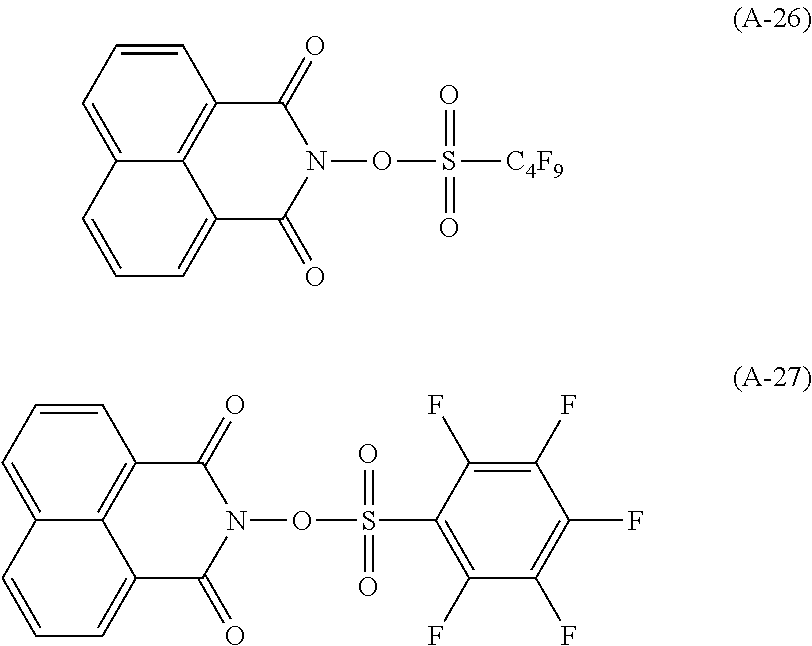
N1(OS([C4F9])(=O)=O)C(=O)C2=C3C(=CC=CC3=CC=C2)C1=O.N1(OS(C2=C(F)C(F)=C(F)C(F)=C2F)(=O)=O)C(=O)C2=C3C(=CC=CC3=CC=C2)C1=O
